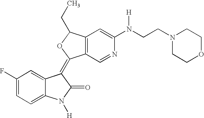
C1(F)=CC=C2C(=C1)C(=C1C3=C(C(CC)O1)C=C(N(CCN1CCOCC1)[H])N=C3)C(=O)N2[H]
